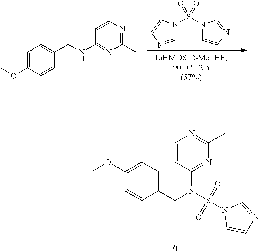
N1(S(N2C=CN=C2)(=O)=O)C=NC=C1.C(NC1=NC(C)=NC=C1)C1=CC=C(OC)C=C1.C1(OC)=CC=C(CN(S(=O)(=O)N2C=CN=C2)C2=NC(C)=NC=C2)C=C1
